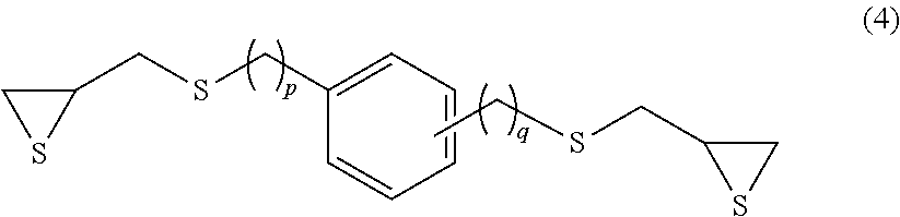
C1SC1CSCC1=CC=CC=C1.C1SC1CSCC
